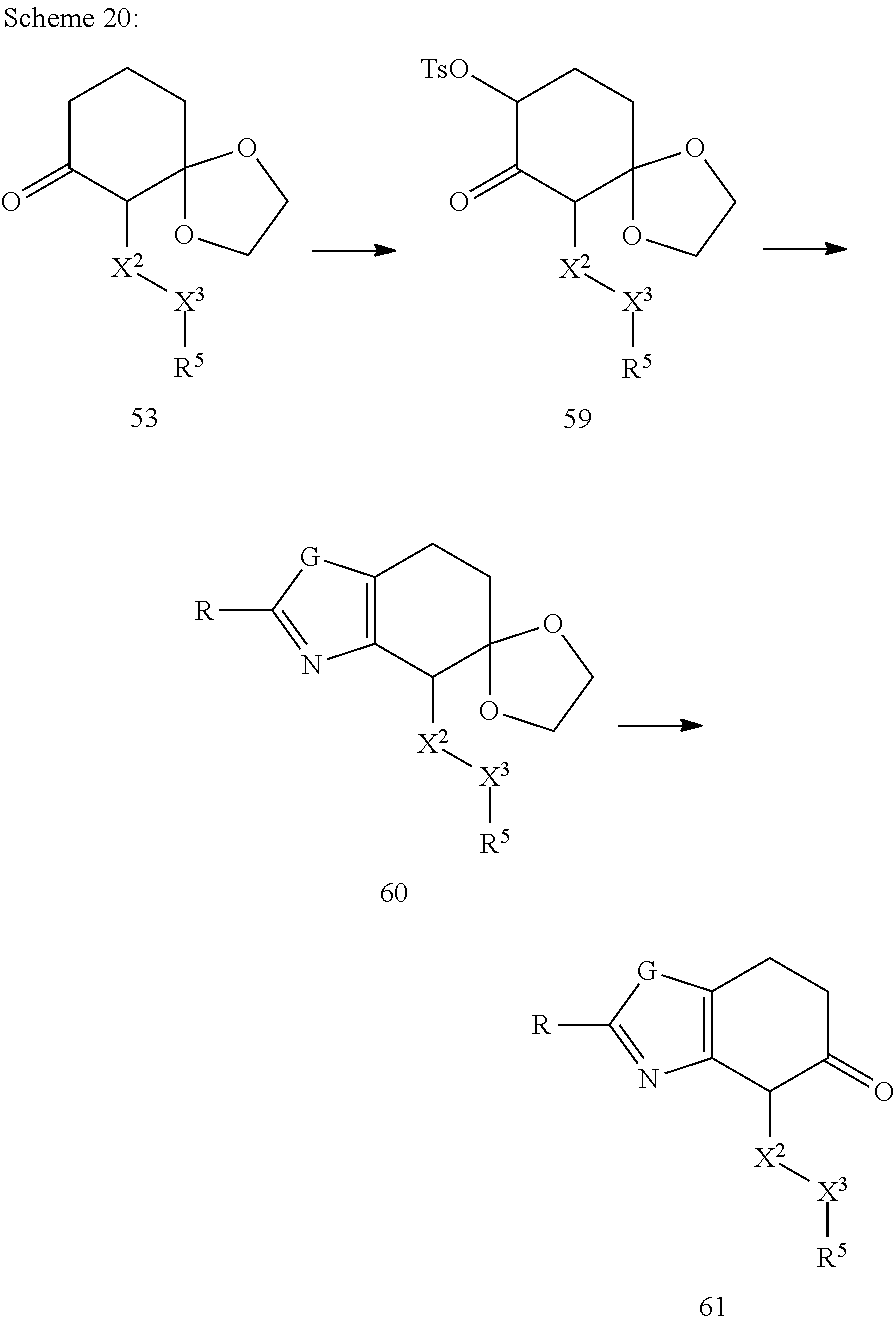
C1C(=O)C([X2][X3][R5])C2(CC1)OCCO2.C1([TsO])C(=O)C([X2][X3][R5])C2(CC1)OCCO2.C12=C(N=C([R])[G]1)C([X2][X3][R5])C1(CC2)OCCO1.C12=C(N=C([R])[G]1)C([X2][X3][R5])C(=O)CC2
